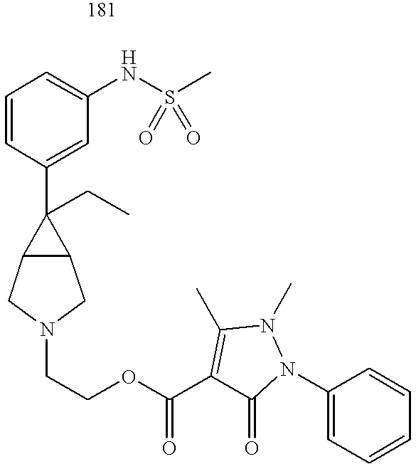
C1=CC(C2(CC)C3C2CN(CCOC(C2=C(C)N(C)N(C4=CC=CC=C4)C2=O)=O)C3)=CC(NS(C)(=O)=O)=C1
